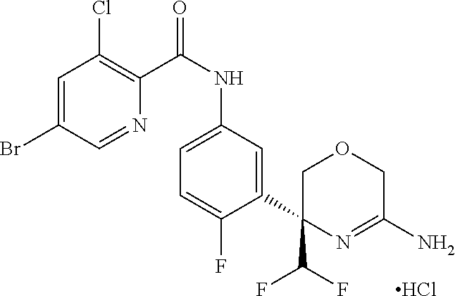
C1=C(Br)C=NC(C(NC2=CC=C(F)C(C3(C(F)F)COCC(N)=N3)=C2)=O)=C1Cl.Cl
